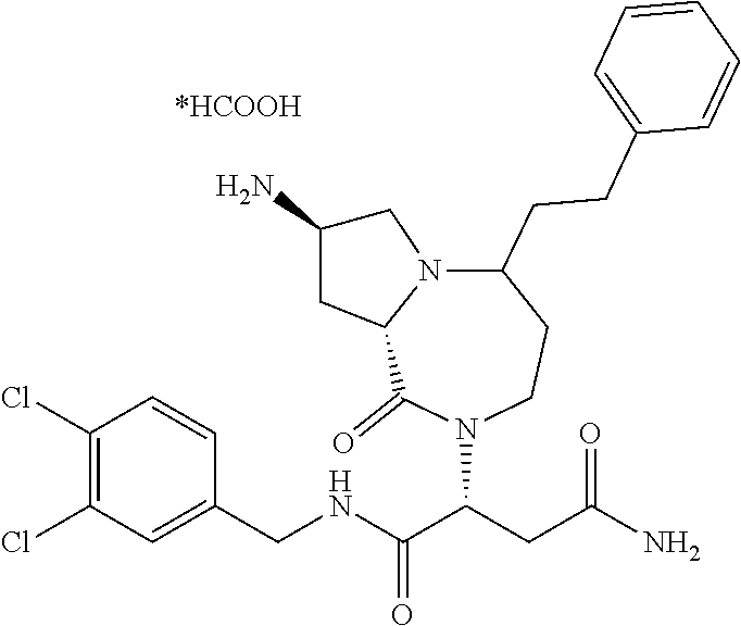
C1(CNC(C(CC(N)=O)N2C(=O)C3N(C(CCC4=CC=CC=C4)CC2)CC(N)C3)=O)=CC(Cl)=C(Cl)C=C1
